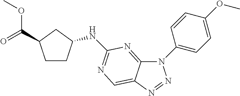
C12=NC(NC3CCC(C(OC)=O)C3)=NC=C1N=NN2C1=CC=C(OC)C=C1
